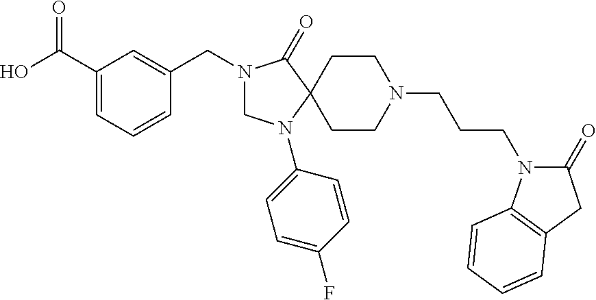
C1(C(O)=O)=CC=CC(CN2CN(C3=CC=C(F)C=C3)C3(C2=O)CCN(CCCN2C(=O)CC4=C2C=CC=C4)CC3)=C1
